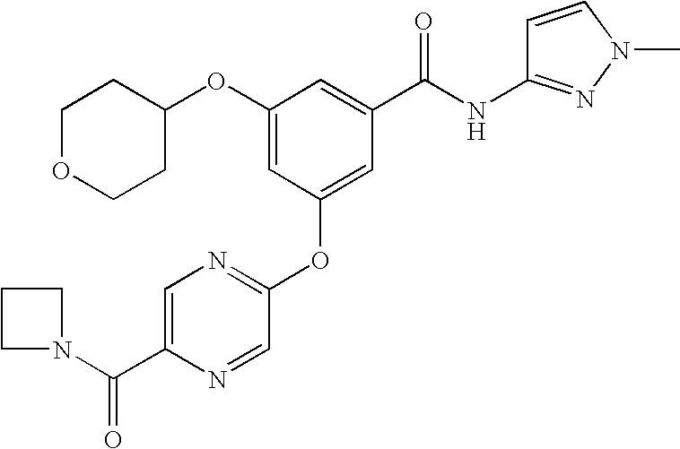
C1(OC2CCOCC2)=CC(OC2=NC=C(C(=O)N3CCC3)N=C2)=CC(C(NC2=NN(C)C=C2)=O)=C1
